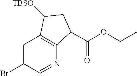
C1=C(Br)C=NC2=C1C([TBSO])CC2C(OCC)=O
